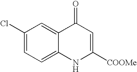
C1(Cl)=CC=C2C(=C1)C(=O)C=C([COOMe])N2
